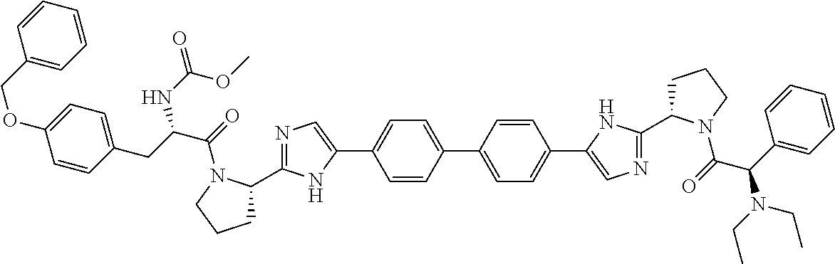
C1=CC(C2=CC=C(C3=CN=C(C4CCCN4C(C(C4=CC=CC=C4)N(CC)CC)=O)N3)C=C2)=CC=C1C1=CN=C(C2CCCN2C(C(CC2=CC=C(OCC3=CC=CC=C3)C=C2)NC(=O)OC)=O)N1
